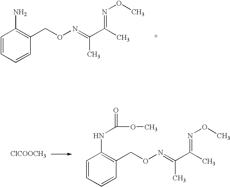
C1=CC=CC(CON=C(C)C(=NOC)C)=C1N.C1=CC=CC(CON=C(C)C(C)=NOC)=C1NC(OC)=O.[ClCOOCH3]
